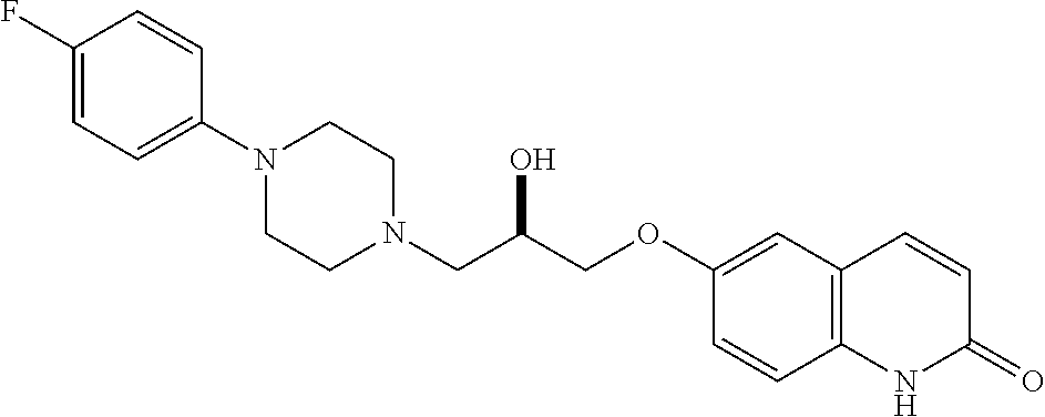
C1(F)=CC=C(N2CCN(CC(COC3=CC4=C(C=C3)NC(=O)C=C4)O)CC2)C=C1
